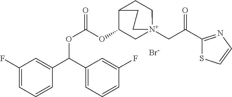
C1(F)=CC=CC(C(C2=CC=CC(F)=C2)OC(OC2C[N+]3(CC(C4=NC=CS4)=O)CCC2CC3)=O)=C1.[Br-]
